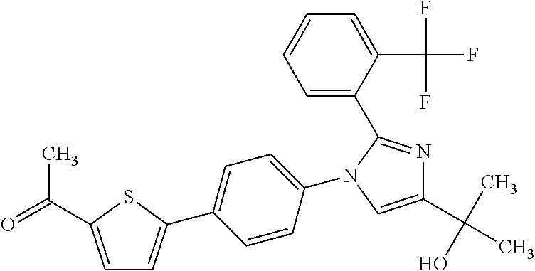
N1(C2=CC=C(C3=CC=C(C(=O)C)S3)C=C2)C=C(C(C)(O)C)N=C1C1=CC=CC=C1C(F)(F)F
